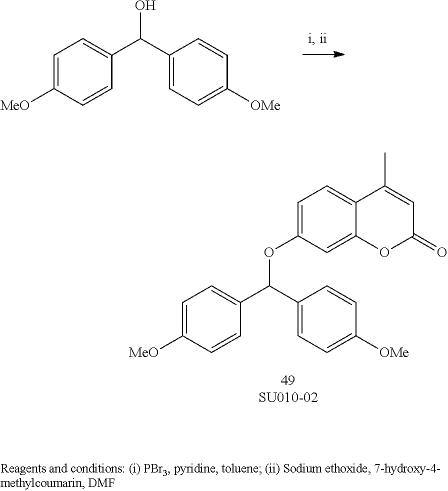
C1=C(OC(C2=CC=C([MeO])C=C2)C2=CC=C([OMe])C=C2)C=C2C(=C1)C(C)=CC(=O)O2.OC(C1=CC=C([MeO])C=C1)C1=CC=C([OMe])C=C1
